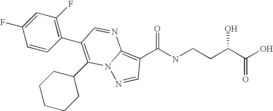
C(NC(=O)C1=C2N(N=C1)C(C1CCCCC1)=C(C1=C(F)C=C(F)C=C1)C=N2)CC(C(O)=O)O
